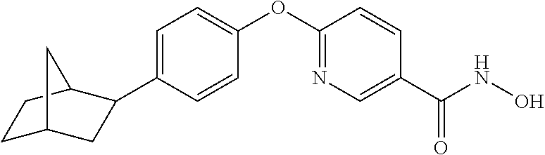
C1=C(C2CC3CCC2C3)C=CC(OC2=NC=C(C(NO)=O)C=C2)=C1
